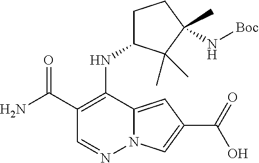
N12C(=CC(C(=O)O)=C1)C(NC1CCC(C)(N[Boc])C1(C)C)=C(C(=O)N)C=N2
